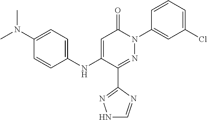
C1(C2=NN(C3=CC(Cl)=CC=C3)C(=O)C=C2NC2=CC=C(N(C)C)C=C2)=NNC=N1
